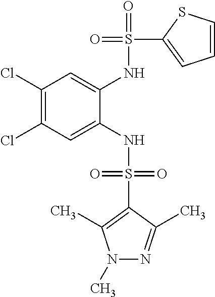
C1(Cl)=C(Cl)C=C(NS(=O)(=O)C2=C(C)N(C)N=C2C)C(NS(=O)(C2=CC=CS2)=O)=C1
